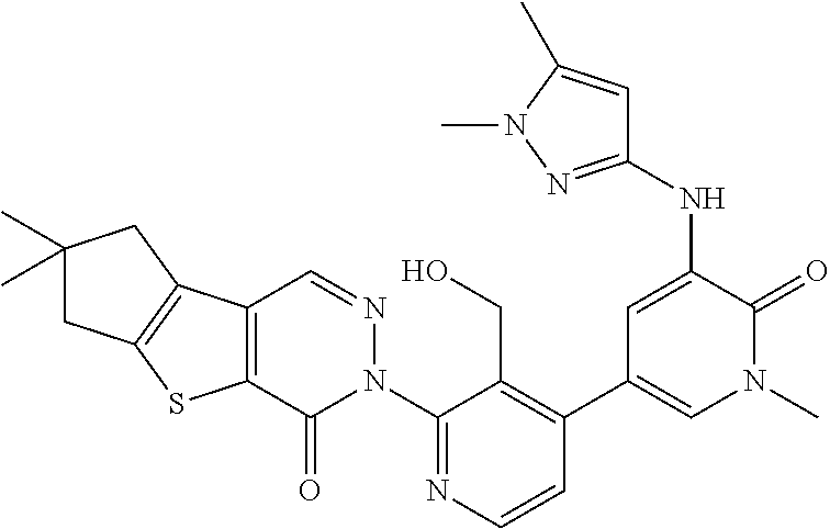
C1=CN=C(N2N=CC3=C(C2=O)SC2=C3CC(C)(C)C2)C(CO)=C1C1=CN(C)C(=O)C(NC2=NN(C)C(C)=C2)=C1
